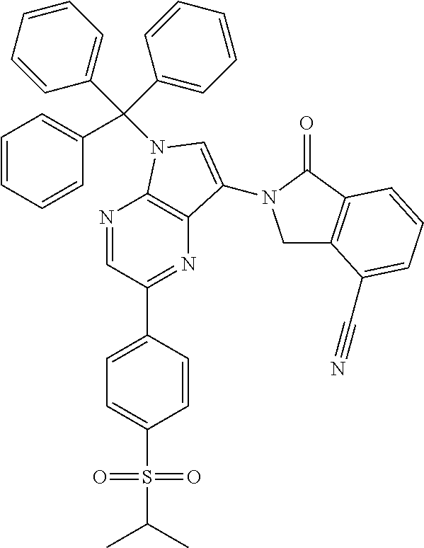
C1=C(S(=O)(=O)C(C)C)C=CC(C2=NC3=C(N=C2)N(C(C2=CC=CC=C2)(C2=CC=CC=C2)C2=CC=CC=C2)C=C3N2CC3=C(C2=O)C=CC=C3C#N)=C1
